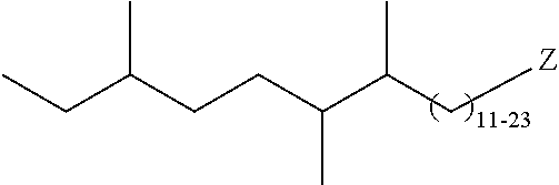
C(C(C[Z])C)(CCC(CC)C)C
